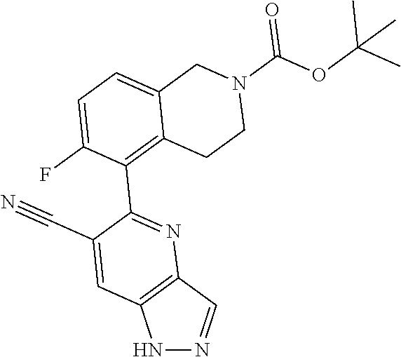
N1N=CC2=C1C=C(C#N)C(C1=C3C(=CC=C1F)CN(C(OC(C)(C)C)=O)CC3)=N2
